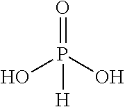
OP(O)(=O)[H]
